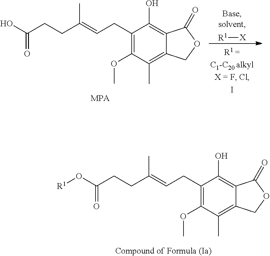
C1(CC=C(CCC(O[R1])=O)C)=C(OC)C(C)=C2C(=C1O)C(=O)OC2.[R1][X].C1(CC=C(CCC(O)=O)C)=C(OC)C(C)=C2C(=C1O)C(=O)OC2
